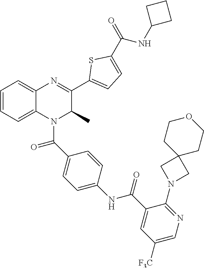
C1=CC=C2C(=C1)N=C(C1=CC=C(C(=O)NC3CCC3)S1)C(C)N2C(C1=CC=C(NC(C2=CC([F3C])=CN=C2N2CC3(C2)CCOCC3)=O)C=C1)=O
